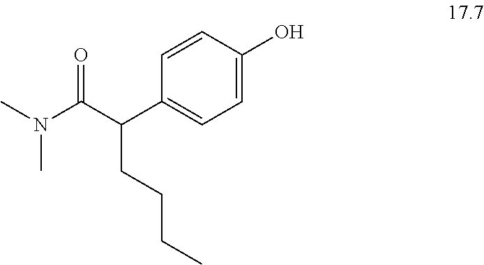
C1=CC(O)=CC=C1C(C(N(C)C)=O)CCCC
